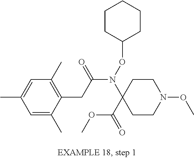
C1=C(C)C=C(C)C(CC(N(OC2CCCCC2)C2(C(=O)OC)CCN(OC)CC2)=O)=C1C
